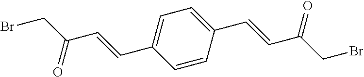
C1=CC(C=CC(CBr)=O)=CC=C1C=CC(CBr)=O
